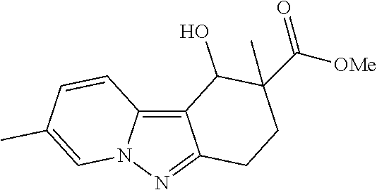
C12=C3N(N=C1CCC(C([OMe])=O)(C)C2O)C=C(C)C=C3
